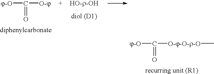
[j-O]C([O-j-O-r-O]C)=O.[j-O]C([O-j])=O
